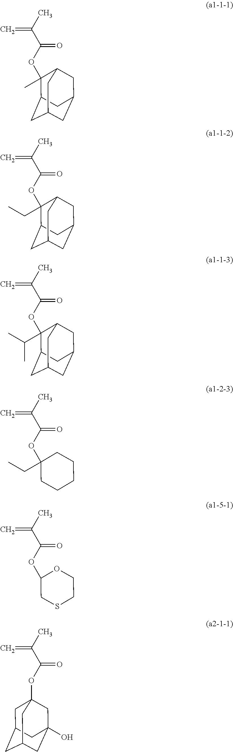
CC(C(OC1(C)C2CC3CC(CC1C3)C2)=O)=C.CC(C(OC1(CC)C2CC3CC(CC1C3)C2)=O)=C.CC(C(OC1(C(C)C)C2CC3CC(CC1C3)C2)=O)=C.CC(C(OC1(CC)CCCCC1)=O)=C.CC(C(OC1CSCCO1)=O)=C.CC(C(OC12CC3CC(CC(O)(C1)C3)C2)=O)=C
